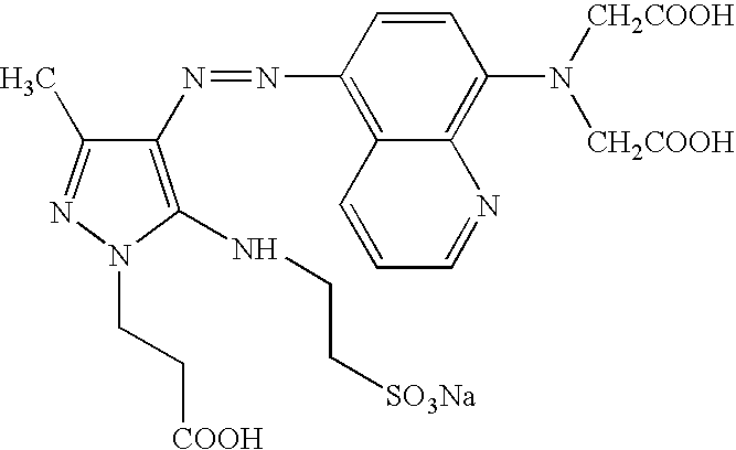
C1(N=NC2=C3C(=C(N([CH2COOH])[CH2COOH])C=C2)N=CC=C3)=C(NCC[SO3Na])N(CC[COOH])N=C1C
